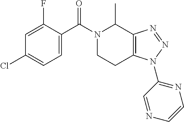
C1=C(F)C(C(N2CCC3=C(C2C)N=NN3C2=NC=CN=C2)=O)=CC=C1Cl
